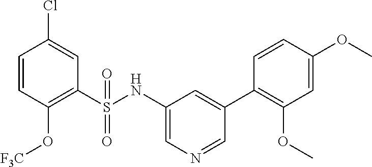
C1=CC(O[F3C])=C(S(NC2=CN=CC(C3=C(OC)C=C(OC)C=C3)=C2)(=O)=O)C=C1Cl
